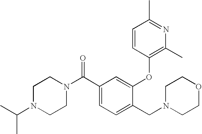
C1(C(N2CCN(C(C)C)CC2)=O)=CC=C(CN2CCOCC2)C(OC2=C(C)N=C(C)C=C2)=C1
